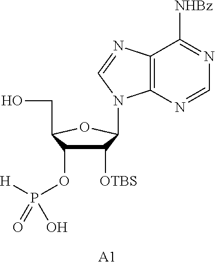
C12=C(N=CN=C1[NHBz])N(C1C([OTBS])C(OP([H])(O)=O)C(CO)O1)C=N2.[A1]
